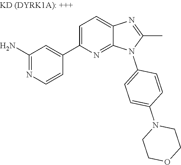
C1(C2=CC=C3N=C(C)N(C4=CC=C(N5CCOCC5)C=C4)C3=N2)=CC(N)=NC=C1
